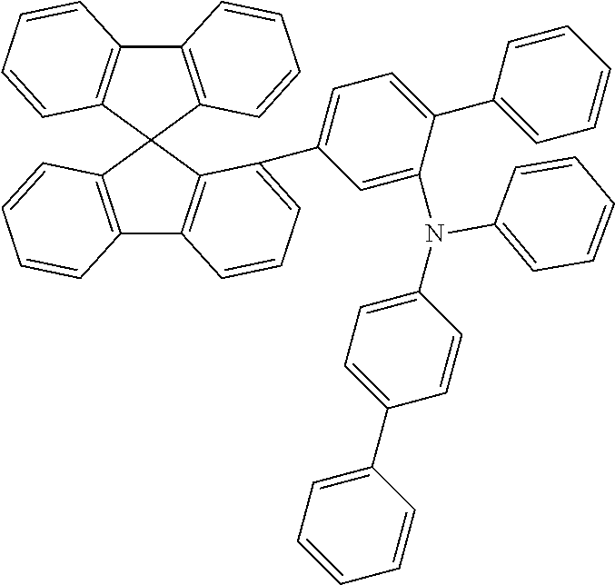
C12=C(C3(C4=C1C=CC=C4)C1=C(C4=C3C(C3=CC=C(C5=CC=CC=C5)C(N(C5=CC=CC=C5)C5=CC=C(C6=CC=CC=C6)C=C5)=C3)=CC=C4)C=CC=C1)C=CC=C2
